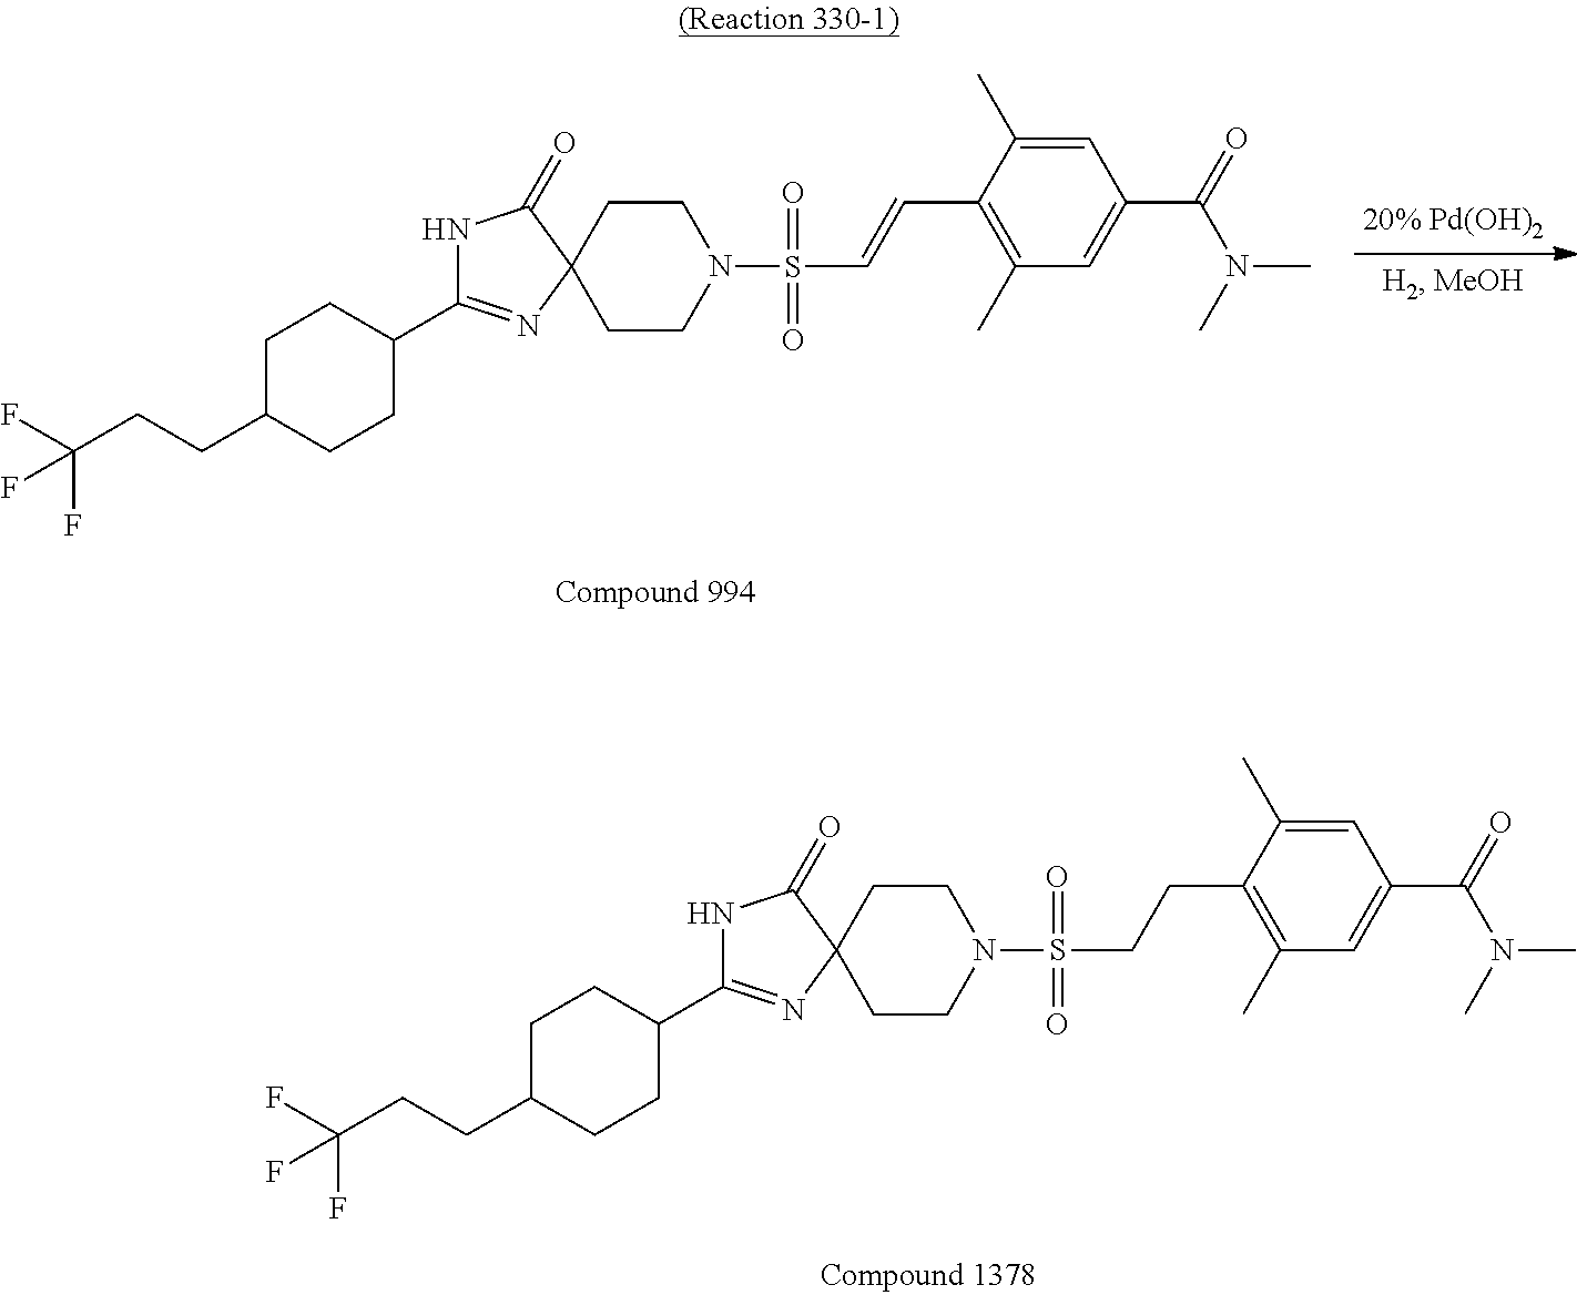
C1C(CCC(F)(F)F)CCC(C2=NC3(C(=O)N2)CCN(S(=O)(=O)C=CC2=C(C)C=C(C(=O)N(C)C)C=C2C)CC3)C1.C1C(CCC(F)(F)F)CCC(C2=NC3(C(=O)N2)CCN(S(=O)(=O)CCC2=C(C)C=C(C(=O)N(C)C)C=C2C)CC3)C1
